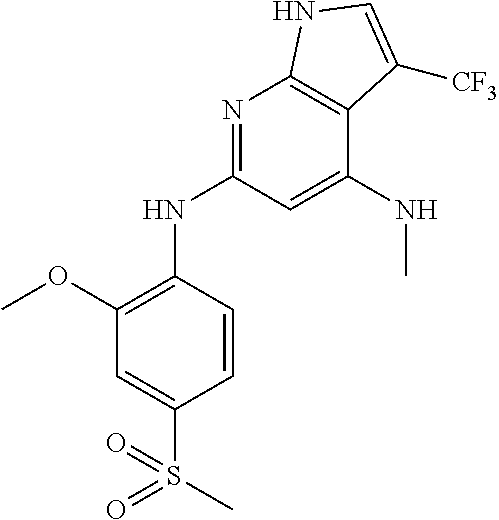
COC1=C(NC2=NC3=C(C(NC)=C2)C([CF3])=CN3)C=CC(S(C)(=O)=O)=C1
